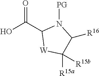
OC(C1[W]C([R15a])([R15b])C([R16])N1[PG])=O
